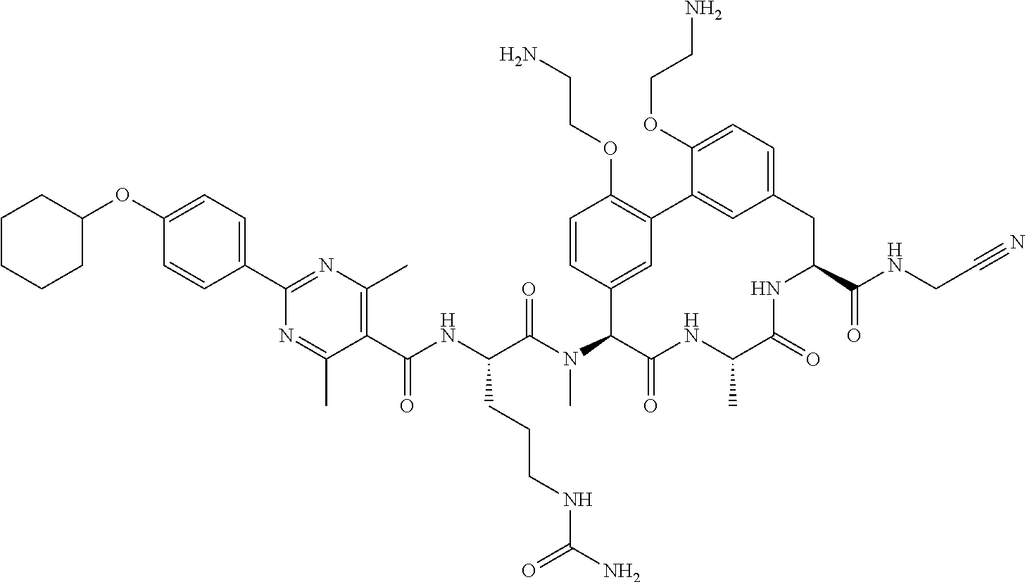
C(C(N(C1C(=O)NC(C)C(=O)NC(C(NCC#N)=O)CC2=CC=C(OCCN)C(=C2)C2=C(OCCN)C=CC1=C2)C)=O)(NC(C1=C(C)N=C(C2=CC=C(OC3CCCCC3)C=C2)N=C1C)=O)CCCNC(N)=O
